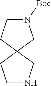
C1NCC2(C1)CN([Boc])CC2
